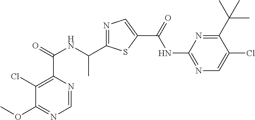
C1=NC(C(=O)NC(C2=NC=C(C(=O)NC3=NC=C(Cl)C(C(C)(C)C)=N3)S2)C)=C(Cl)C(OC)=N1
